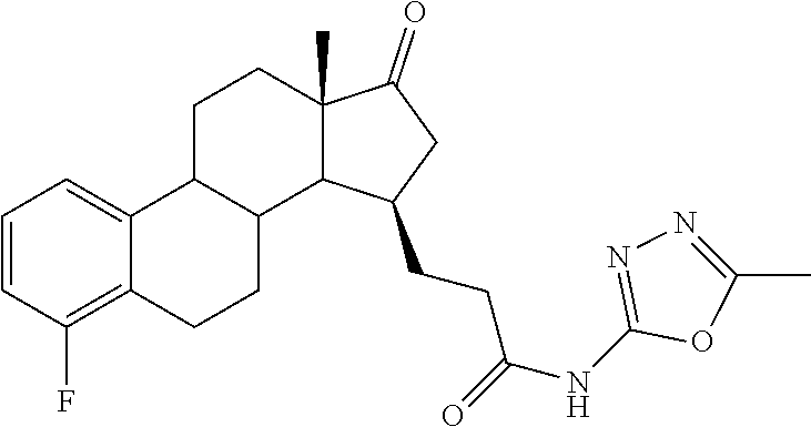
C1=CC(F)=C2C(=C1)C1C(CC2)C2C(C)(CC1)C(=O)CC2CCC(NC1=NN=C(C)O1)=O
